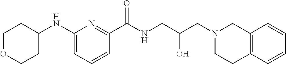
C1(NC2CCOCC2)=CC=CC(C(NCC(CN2CC3=C(CC2)C=CC=C3)O)=O)=N1
